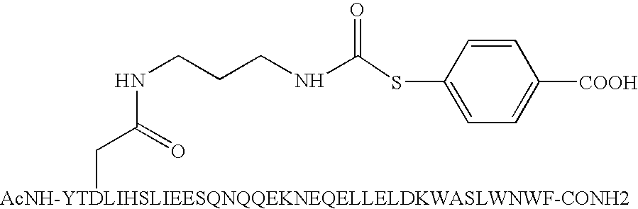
[AcNH-YTDLIHSLIEESQNQQEKNEQELLELDKWASLWNWF-CONH2]CC(=O)NCCCNC(=O)SC1=CC=C([COOH])C=C1
